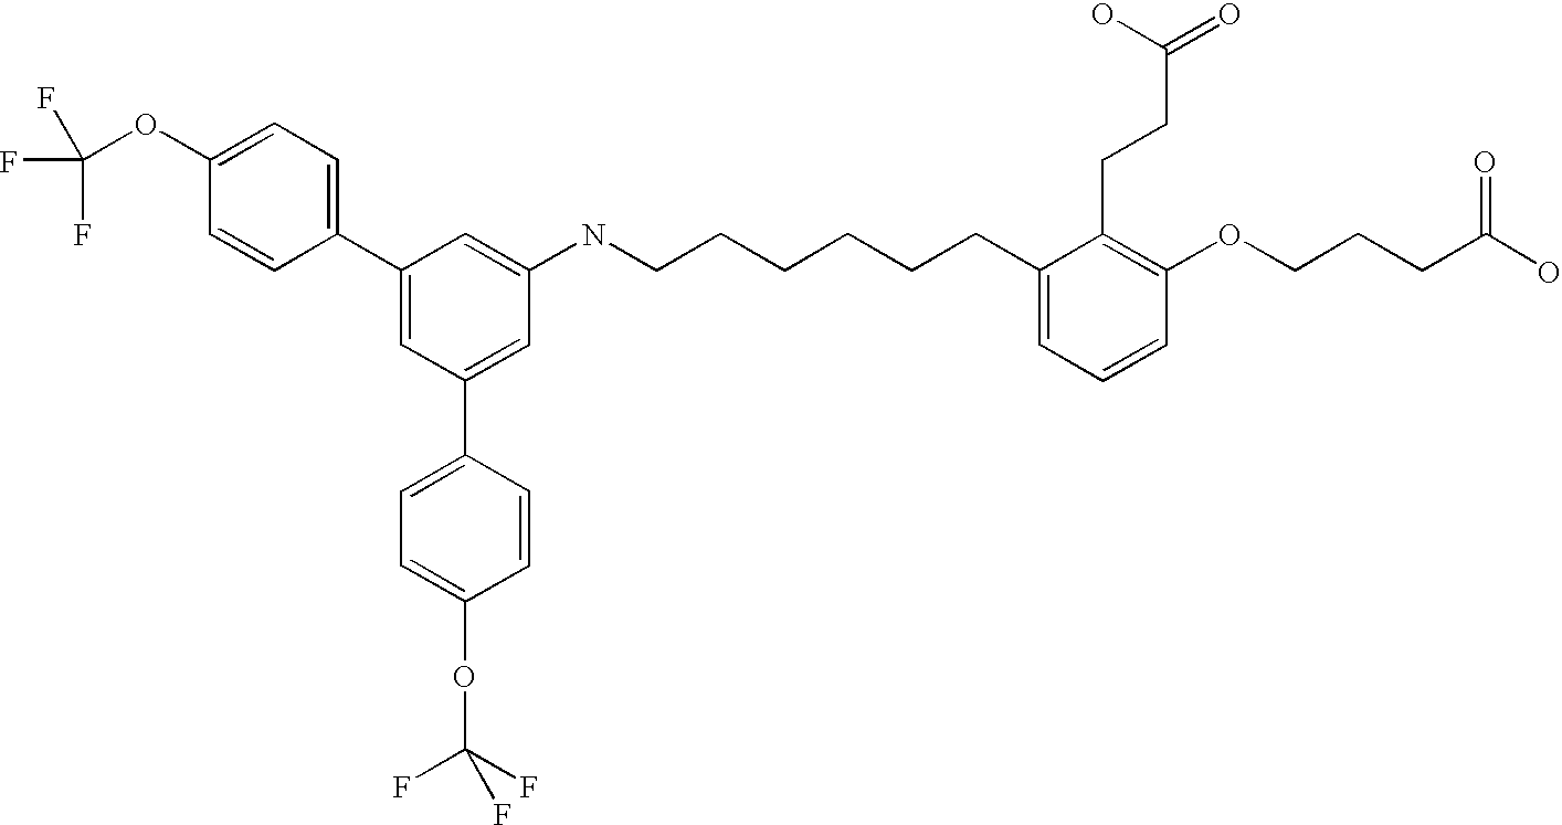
C1(C2=CC=C(OC(F)(F)F)C=C2)=CC(C2=CC=C(OC(F)(F)F)C=C2)=CC(NCCCCCCC2=CC=CC(OCCCC(O)=O)=C2CCC(=O)O)=C1
